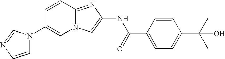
N12C(=NC(NC(C3=CC=C(C(C)(C)O)C=C3)=O)=C1)C=CC(N1C=CN=C1)=C2
